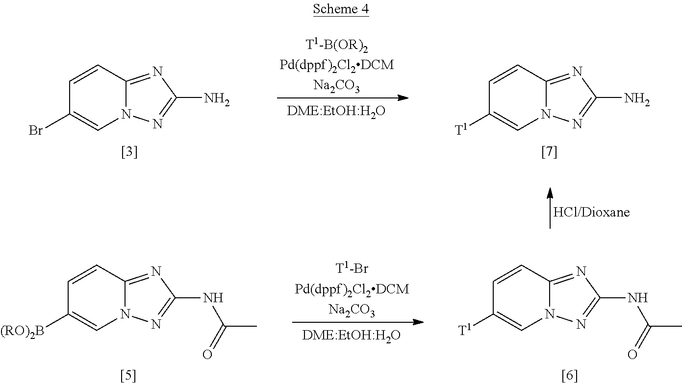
C1=CC2=NC(NC(C)=O)=NN2C=C1[(RO)2B].C1=CC2=NC(NC(C)=O)=NN2C=C1[T1].C1=CC2=NC(N)=NN2C=C1Br.C1=CC2=NC(N)=NN2C=C1[T1]
